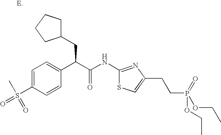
C1=C(S(=O)(C)=O)C=CC(C(C(NC2=NC(CCP(OCC)(=O)OCC)=CS2)=O)CC2CCCC2)=C1
